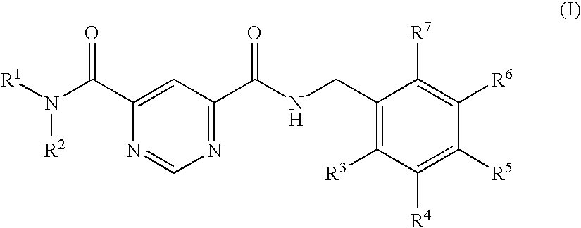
C1(C(N([R2])[R1])=O)=CC(C(=O)NCC2=C([R3])C([R4])=C([R5])C([R6])=C2[R7])=NC=N1
